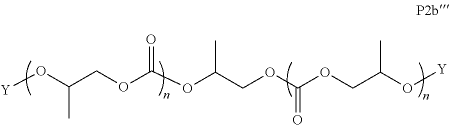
[Y]OC(COC(OC(COC(OCC(C)O[Y])=O)C)=O)C
